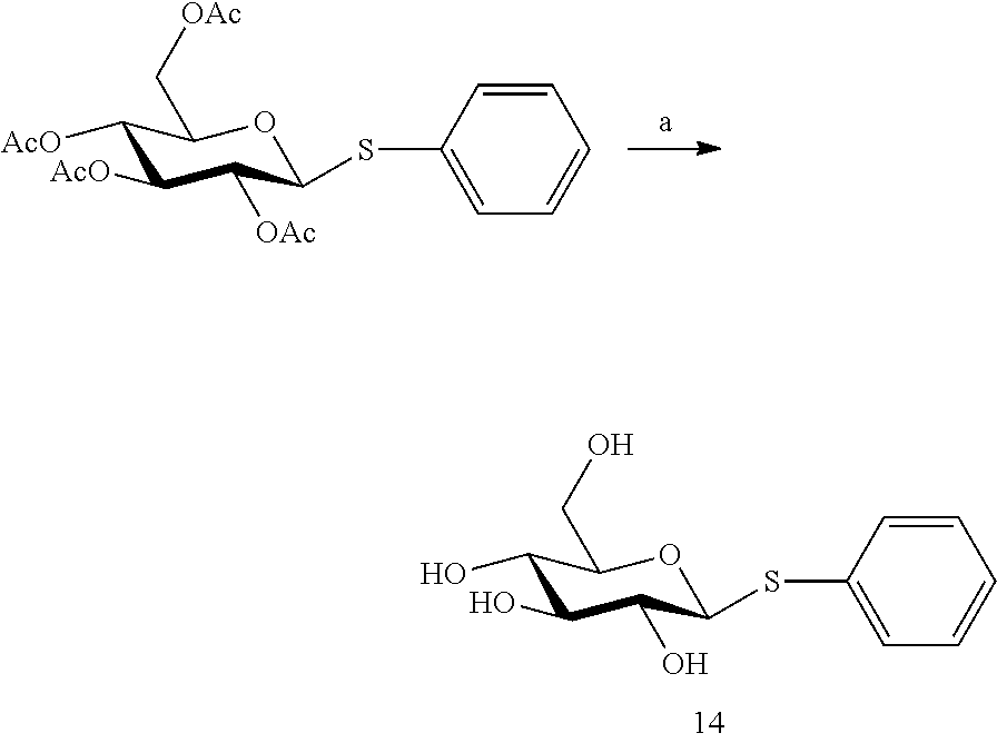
C1([AcO])C([AcO])C([OAc])C(SC2=CC=CC=C2)OC1C[OAc].C1(O)C(O)C(O)C(SC2=CC=CC=C2)OC1CO
